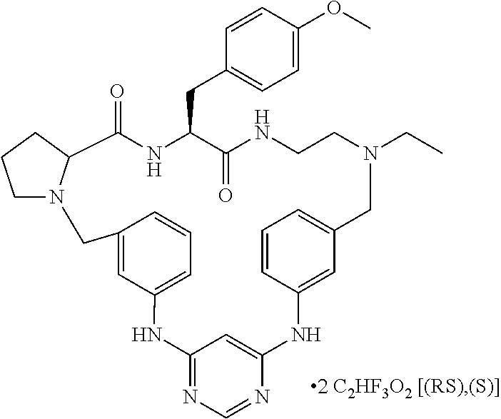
C12=CC(=CC=C1)NC1=NC=NC(=C1)NC1=CC(=CC=C1)CN(CC)CCNC(=O)C(CC1=CC=C(OC)C=C1)NC(=O)C1N(CCC1)C2
